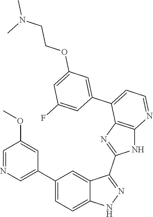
C1(C2=CC=C3C(=C2)C(C2=NC4=C(N2)N=CC=C4C2=CC(OCCN(C)C)=CC(F)=C2)=NN3)=CN=CC(OC)=C1
